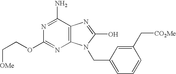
C12=C(C(N)=NC(OCC[OMe])=N1)N=C(O)N2CC1=CC=CC(C[CO2Me])=C1
